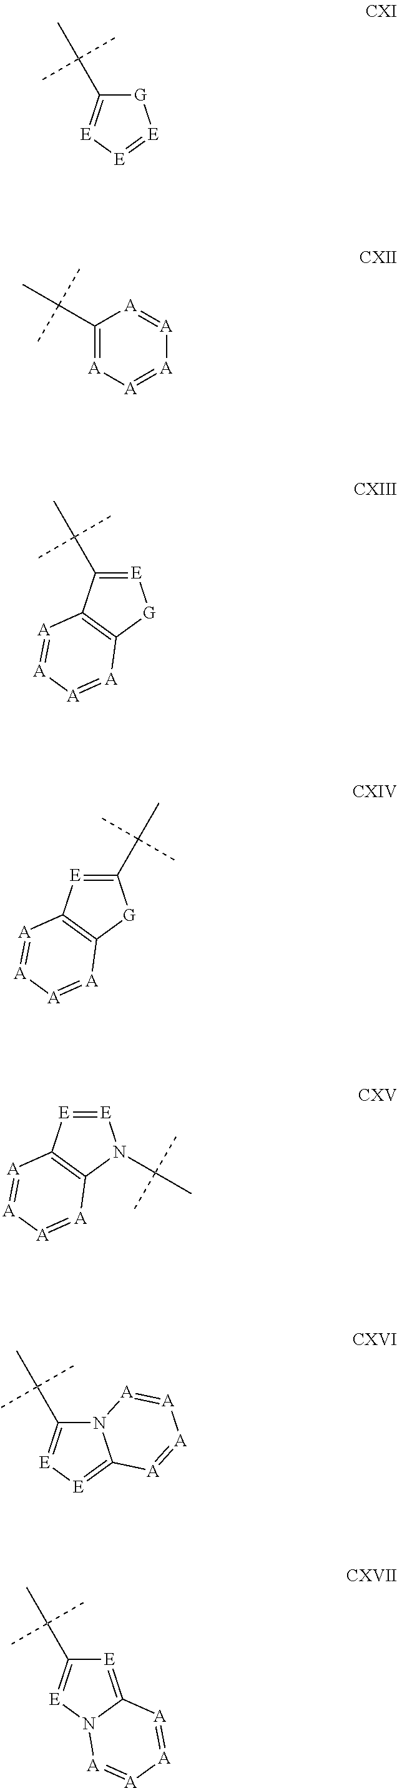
[G]1C(C(C)(C)C)=[E][E]=[E]1.C1(C(C)(C)C)=[A][A]=[A][A]=[A]1.[E]1=C(C(C)(C)C)C2=C([G]1)[A]=[A][A]=[A]2.C1(C(C)(C)C)=[E]C2=C([G]1)[A]=[A][A]=[A]2.[E]1=[E]C2=C(N1C(C)(C)C)[A]=[A][A]=[A]2.N12C(C(C)(C)C)=[E][E]=C1[A]=[A][A]=[A]2.[E]1=C2N([E]=C1C(C)(C)C)[A]=[A][A]=[A]2
